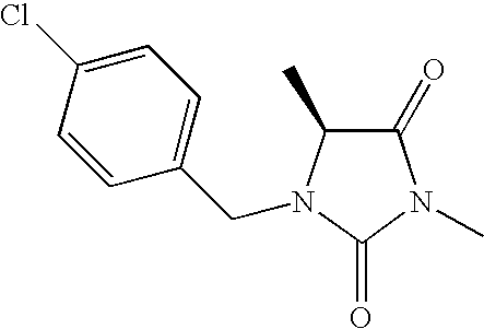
C1=C(Cl)C=CC(CN2C(C)C(=O)N(C)C2=O)=C1
